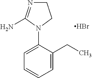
C1(N2CCN=C2N)=CC=CC=C1CC.Br
